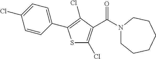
S1C(Cl)=C(C(N2CCCCCC2)=O)C(Cl)=C1C1=CC=C(Cl)C=C1
